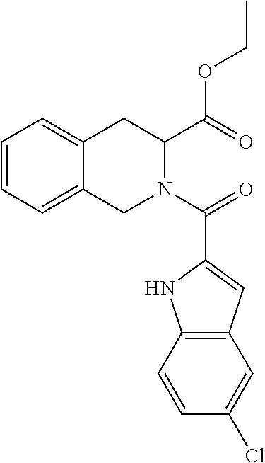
C1=CC=C2C(=C1)CC(C(OCC)=O)N(C(=O)C1=CC3=C(N1)C=CC(Cl)=C3)C2
